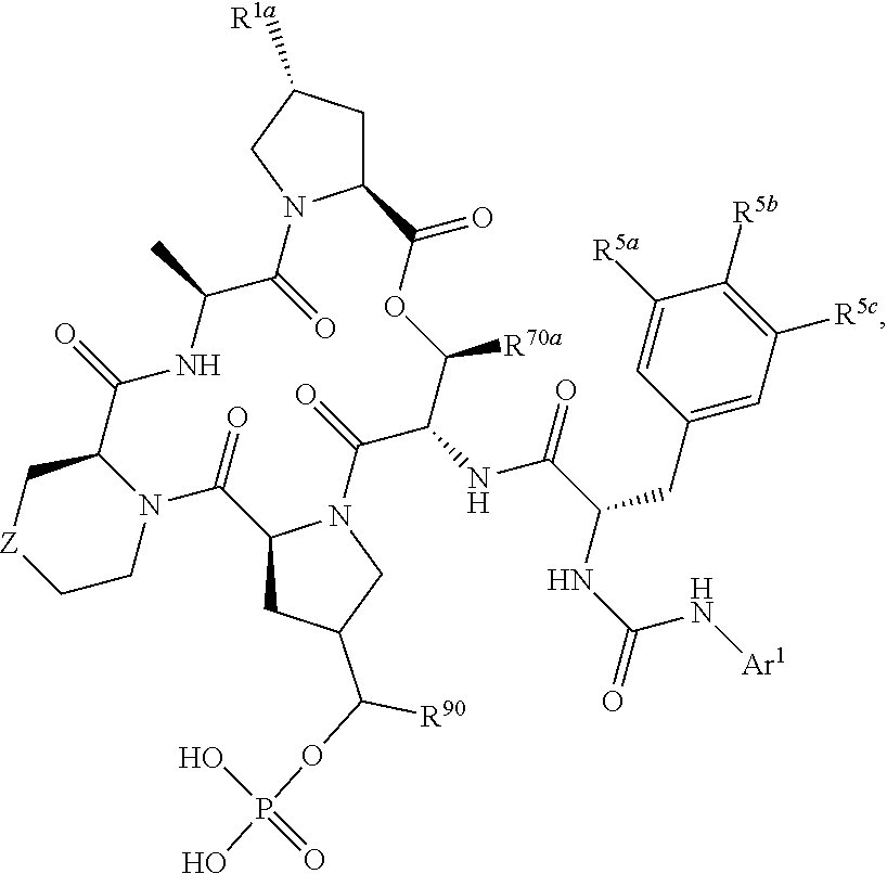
C12CC([R1a])CN1C(=O)C(C)NC(=O)C1C[Z]CCN1C(=O)C1CC(C(OP(=O)(O)O)[R90])CN1C(=O)C(NC(C(CC1=CC([R5c])=C([R5b])C([R5a])=C1)NC(=O)N[Ar1])=O)C([R70a])OC2=O
